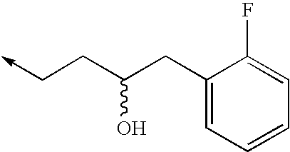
C1(CC(CC->C)O)=CC=CC=C1F
